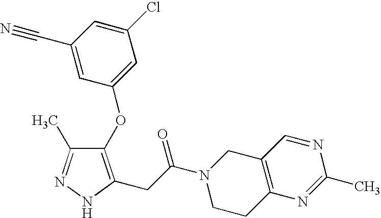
C1(Cl)=CC(C#N)=CC(OC2=C(CC(=O)N3CCC4=C(C3)C=NC(C)=N4)NN=C2C)=C1
